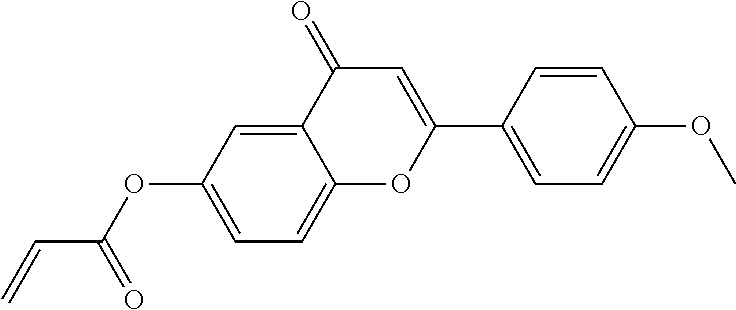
C12=CC(OC(C=C)=O)=CC=C1OC(C1=CC=C(OC)C=C1)=CC2=O
